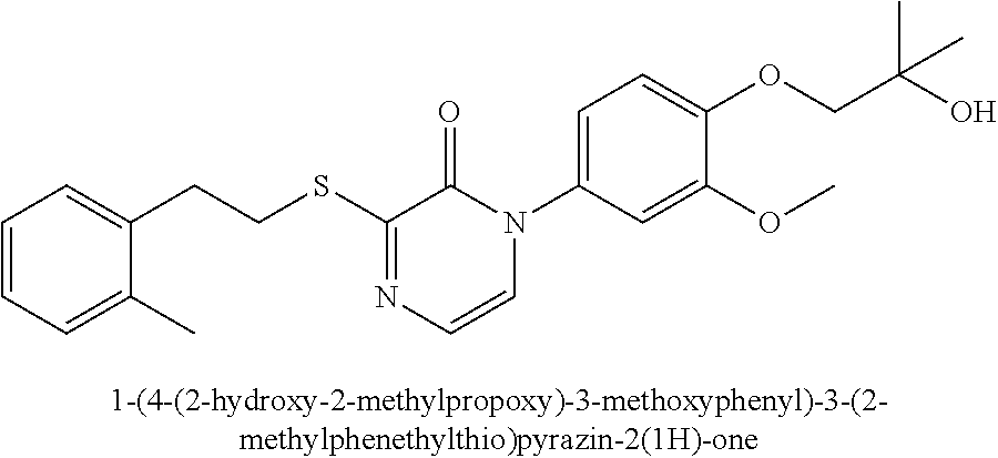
C(SC1=NC=CN(C2=CC=C(OCC(O)(C)C)C(OC)=C2)C1=O)CC1=CC=CC=C1C
